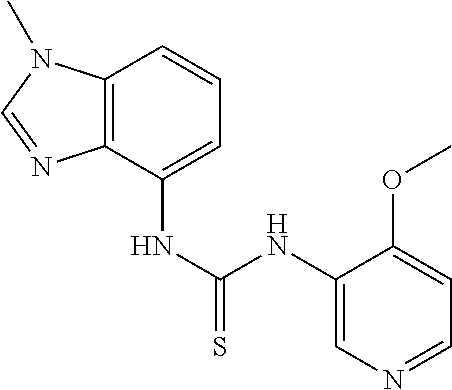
C12=C(C(NC(=S)NC3=CN=CC=C3OC)=CC=C1)N=CN2C
